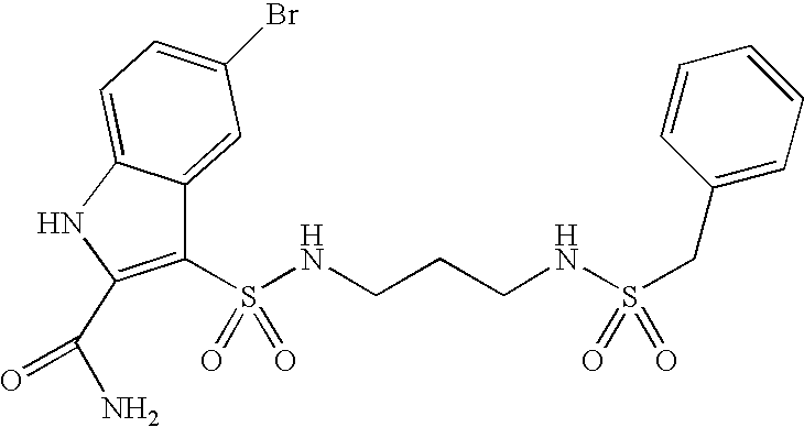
C1(Br)=CC=C2C(=C1)C(S(NCCCNS(CC1=CC=CC=C1)(=O)=O)(=O)=O)=C(C(N)=O)N2
